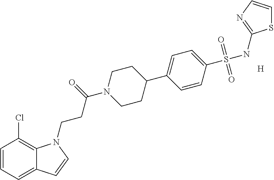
[H].C1=CC=C2C(=C1Cl)N(CCC(N1CCC(C3=CC=C(S(NC4=NC=CS4)(=O)=O)C=C3)CC1)=O)C=C2
